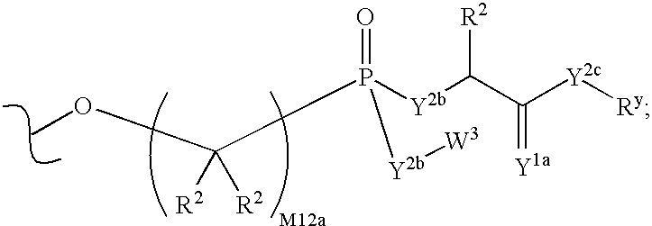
O(C)C(P([Y2b]C(C([Y2c][Ry])=[Y1a])[R2])(=O)[Y2b][W3])([R2])[R2]
